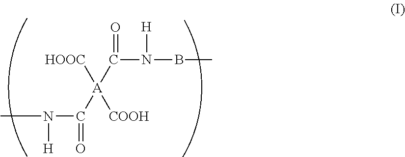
CN([H])C([A](C(N([H])BC)=O)([HOOC])[COOH])=O
